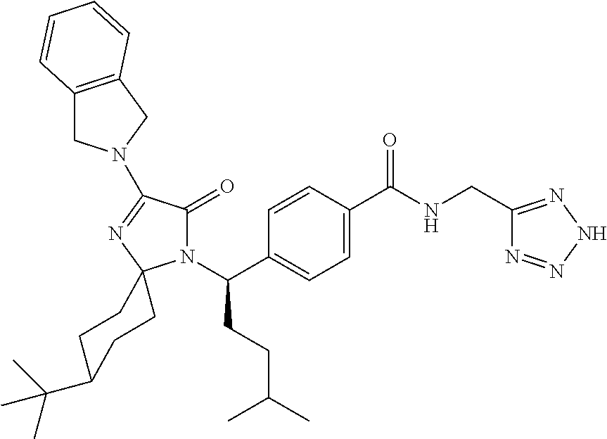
C1=CC(C(N2C(=O)C(N3CC4=C(C3)C=CC=C4)=NC23CCC(C(C)(C)C)CC3)CCC(C)C)=CC=C1C(NCC1=NNN=N1)=O
